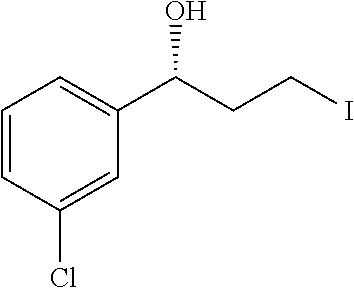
C1=CC(Cl)=CC(C(CCI)O)=C1
